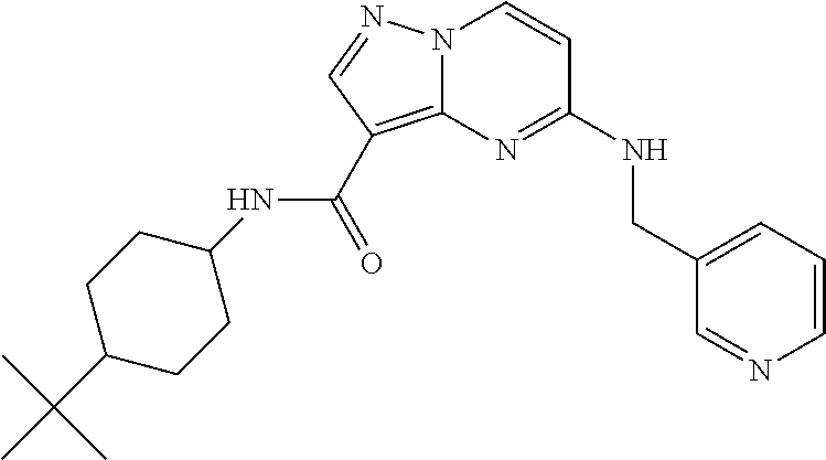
C1=CN=CC(CNC2=NC3=C(C(NC4CCC(C(C)(C)C)CC4)=O)C=NN3C=C2)=C1
